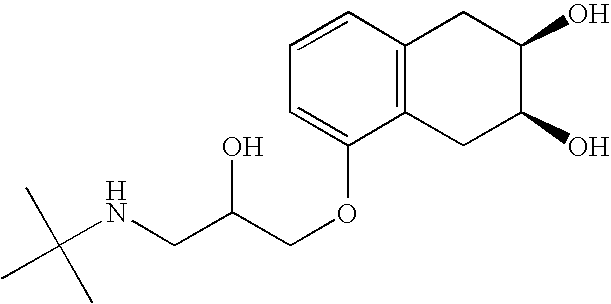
C12=C(C=CC=C1OCC(CNC(C)(C)C)O)CC(O)C(O)C2
